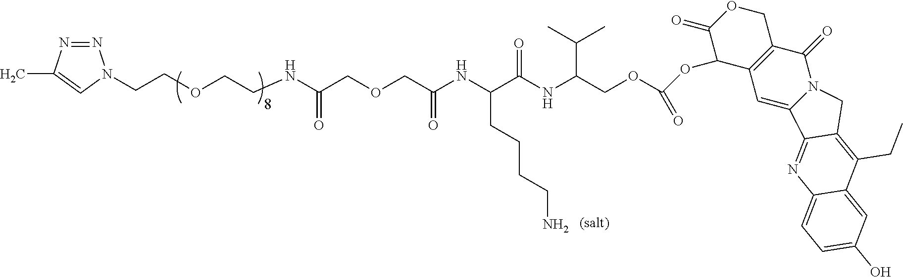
C(=O)(NC(C(C)C)COC(=O)OC1C(=O)OCC2=C1C=C1N(C2=O)CC2=C(CC)C3=CC(O)=CC=C3N=C12)C(NC(COCC(NCCOCCN1N=NC(C)=C1)=O)=O)CCCCN
